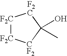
[F2C]1[F2C][CF2]C(O)(C)[F2C]1
